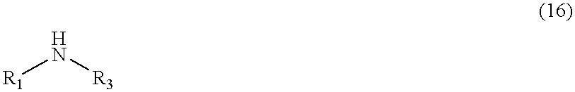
N([R1])[R3]
